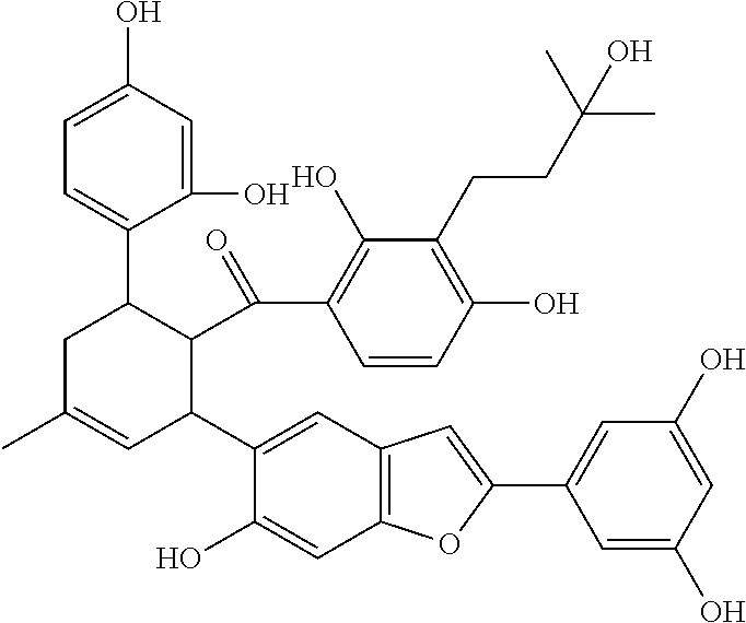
C1=C(O)C=C(O)C=C1C1=CC2=C(O1)C=C(O)C(C1C(C(C3=C(O)C(CCC(C)(C)O)=C(O)C=C3)=O)C(C3=CC=C(O)C=C3O)CC(C)=C1)=C2
